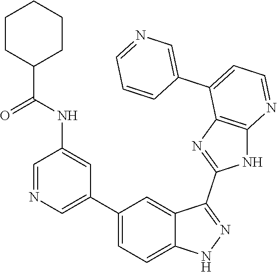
C1=NC=C(C2=CC=C3C(=C2)C(C2=NC4=C(N2)N=CC=C4C2=CN=CC=C2)=NN3)C=C1NC(=O)C1CCCCC1
